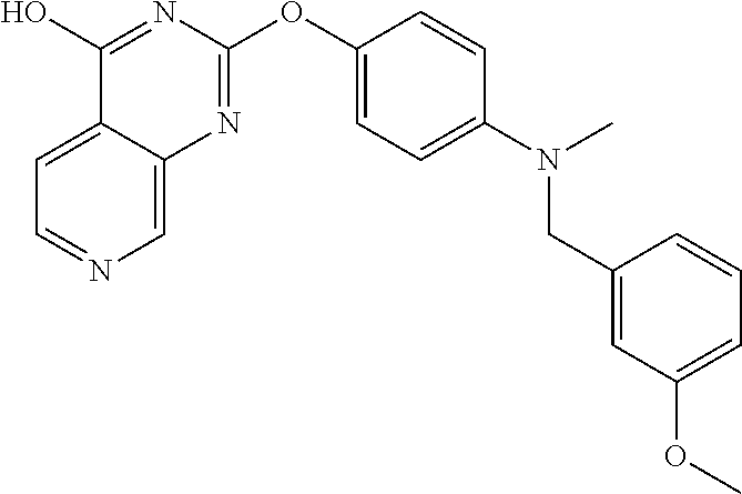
C1=C2C(=CN=C1)N=C(OC1=CC=C(N(C)CC3=CC(OC)=CC=C3)C=C1)N=C2O
